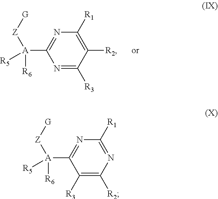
N1=C([R3])C([R2])=C([R1])N=C1[A]([R6])([R5])[Z][G].C1([R3])=C([R2])N=C([R1])N=C1[A]([R6])([R5])[Z][G]
